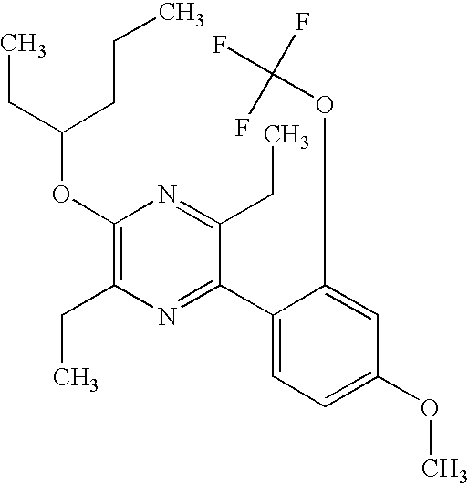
C1(OC(CCC)CC)=C(CC)N=C(C2=CC=C(OC)C=C2OC(F)(F)F)C(CC)=N1
